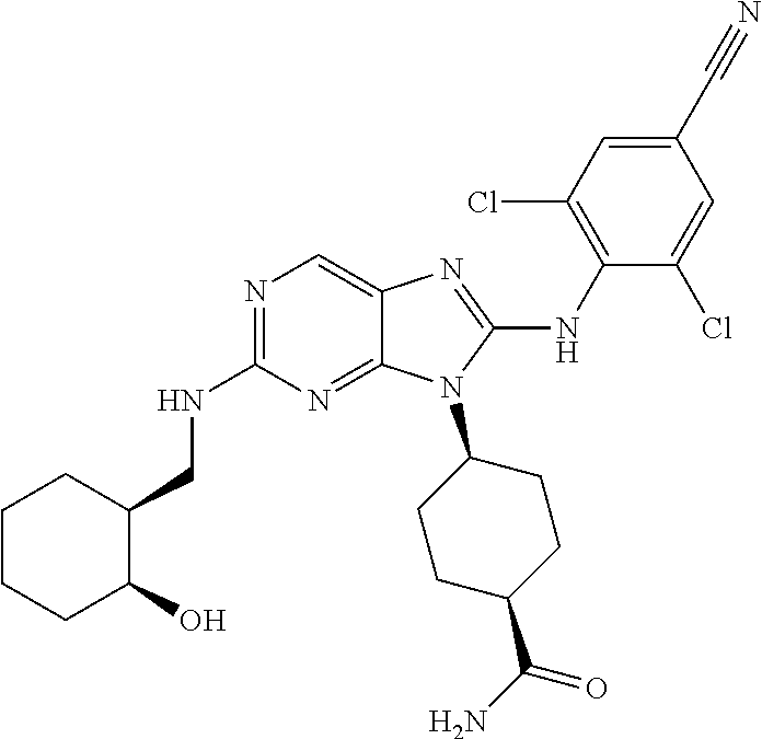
N1=C(NCC2CCCCC2O)N=C2C(=C1)N=C(NC1=C(Cl)C=C(C#N)C=C1Cl)N2C1CCC(C(N)=O)CC1
